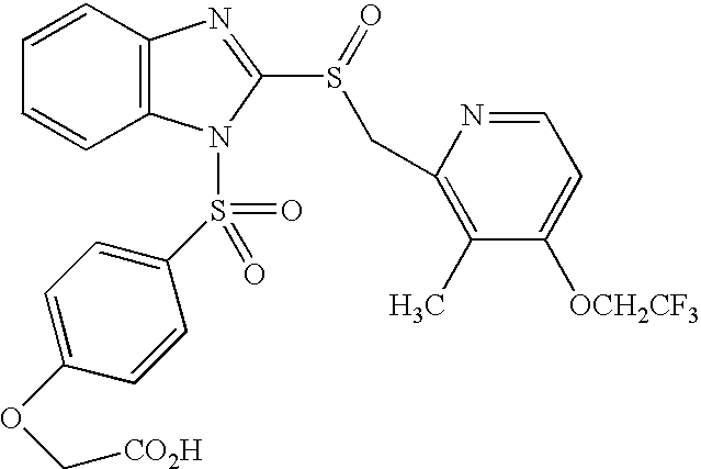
C1=CC=CC2=C1N(S(=O)(=O)C1=CC=C(OC[CO2H])C=C1)C(S(=O)CC1=C(C)C([OCH2CF3])=CC=N1)=N2
